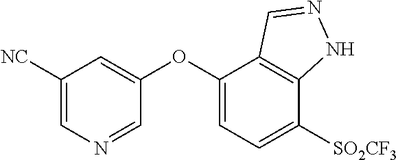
C1([NC])=CN=CC(OC2=CC=C([SO2CF3])C3=C2C=NN3)=C1
